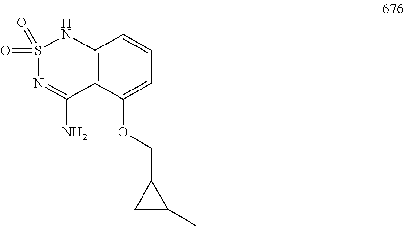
C1=C(OCC2CC2C)C2=C(C=C1)NS(=O)(=O)N=C2N
